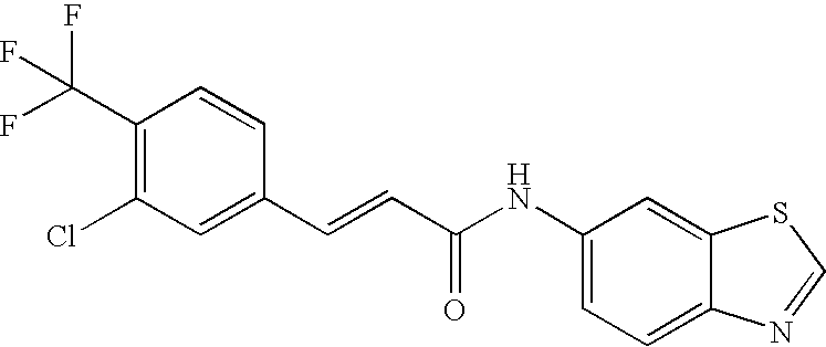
C(=CC(=O)NC1=CC=C2C(=C1)SC=N2)C1=CC(Cl)=C(C(F)(F)F)C=C1
